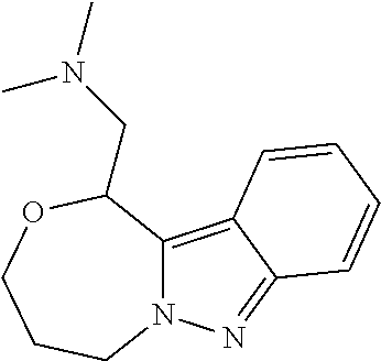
N12C(=C3C(=N1)C=CC=C3)C(CN(C)C)OCCC2
